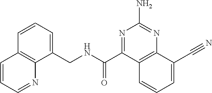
C1(CNC(C2=NC(N)=NC3=C2C=CC=C3C#N)=O)=CC=CC2=C1N=CC=C2
